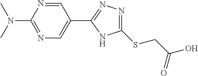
N1=C(N(C)C)N=CC(C2=NN=C(SCC(O)=O)N2)=C1
